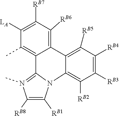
N12C([RB1])=C([RB8])N(C)=C1C1=C(C)C([LA])=C([RB7])C([RB6])=C1C1=C([RB5])C([RB4])=C([RB3])C([RB2])=C21
